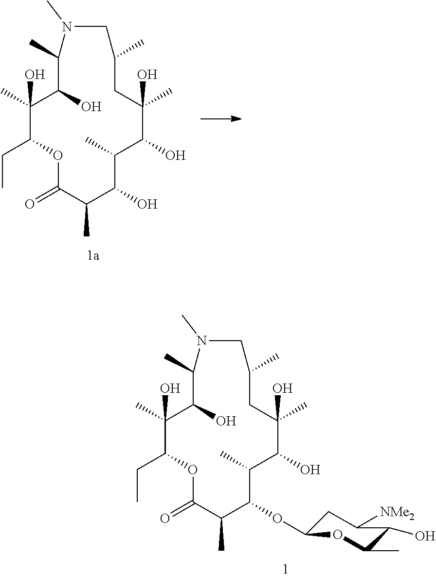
C1(C)(O)C(CC)OC(=O)C(C)C(OC2CC([NMe2])C(O)C(C)O2)C(C)C(O)C(C)(O)CC(C)CN(C)C(C)C1O.C1(C)(O)C(CC)OC(=O)C(C)C(O)C(C)C(O)C(C)(O)CC(C)CN(C)C(C)C1O
